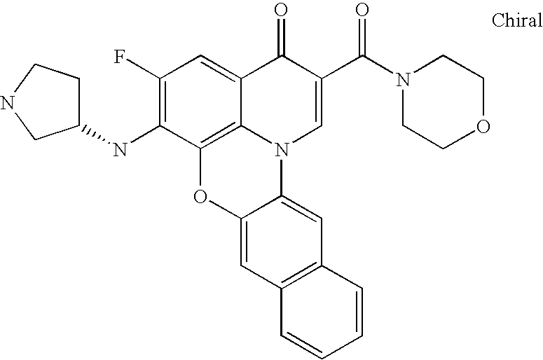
C1(F)=C(NC2CCNC2)C2=C3C(=C1)C(=O)C(C(N1CCOCC1)=O)=CN3C1=CC3=C(C=C1O2)C=CC=C3
